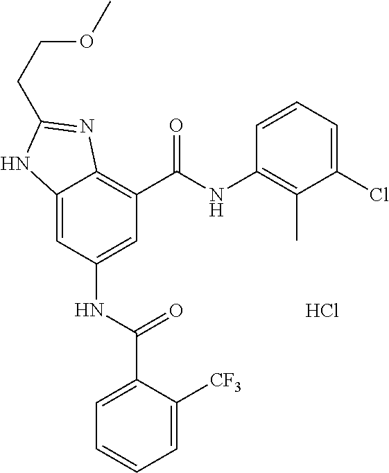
C12=CC(NC(C3=CC=CC=C3[CF3])=O)=CC(C(=O)NC3=C(C)C(Cl)=CC=C3)=C1N=C(CCOC)N2.Cl
